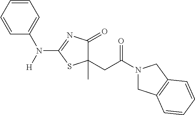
C1(CC(=O)N2CC3=C(C2)C=CC=C3)(C)C(=O)N=C(N(C2=CC=CC=C2)[H])S1
